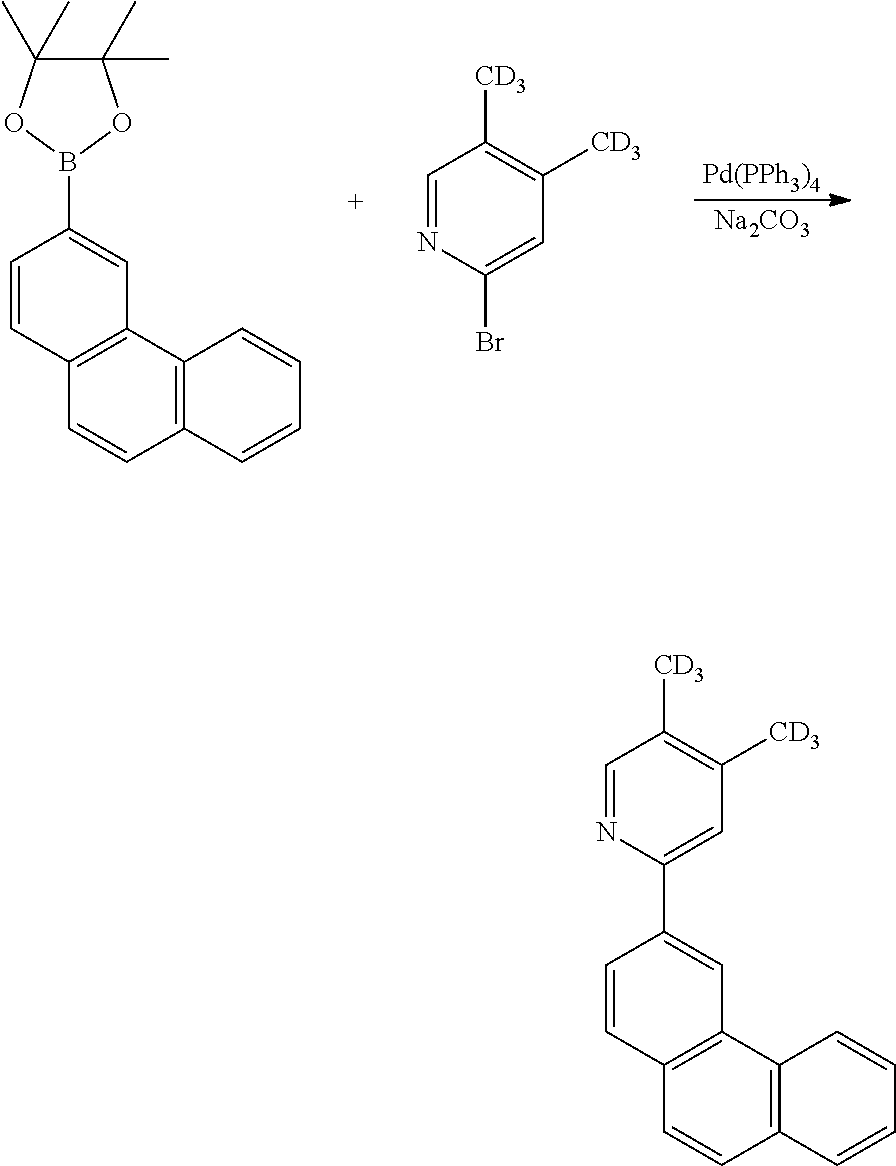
C12=C(C=CC3=C1C=CC=C3)C=CC(B1OC(C)(C)C(C)(C)O1)=C2.C1=NC(Br)=CC([CD3])=C1[CD3].[Pd(PPh3)4].[Na2CO3].C12=C(C=CC3=C1C=CC=C3)C=CC(C1=CC([CD3])=C([CD3])C=N1)=C2
